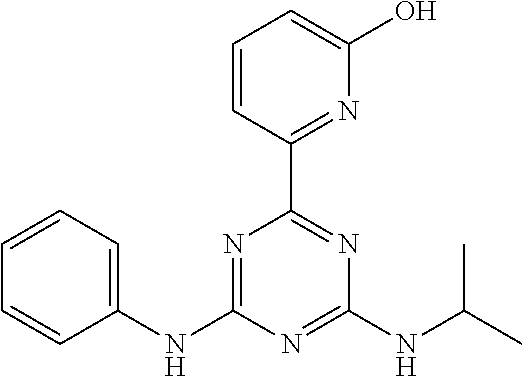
C1=CC=C(NC2=NC(C3=NC(O)=CC=C3)=NC(NC(C)C)=N2)C=C1
